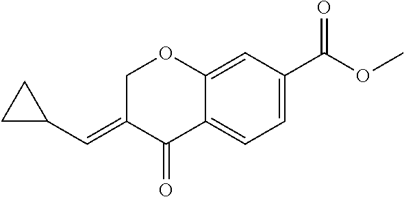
C1C(=CC2CC2)C(=O)C2=CC=C(C(OC)=O)C=C2O1
